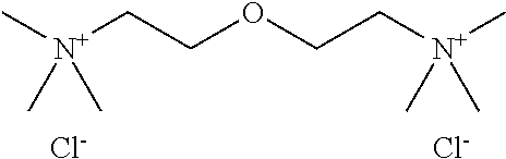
C[N+](CCOCC[N+](C)(C)C)(C)C.[Cl-].[Cl-]
